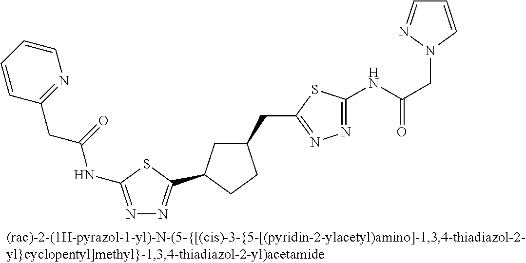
C1=CN(CC(NC2=NN=C(CC3CC(C4=NN=C(NC(CC5=NC=CC=C5)=O)S4)CC3)S2)=O)N=C1
